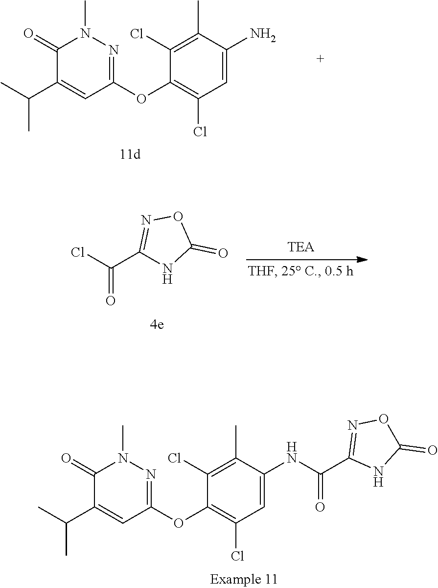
C1=C(N)C(C)=C(Cl)C(OC2=NN(C)C(=O)C(C(C)C)=C2)=C1Cl.C1=C(NC(C2=NOC(=O)N2)=O)C(C)=C(Cl)C(OC2=NN(C)C(=O)C(C(C)C)=C2)=C1Cl.ClC(C1=NOC(=O)N1)=O
